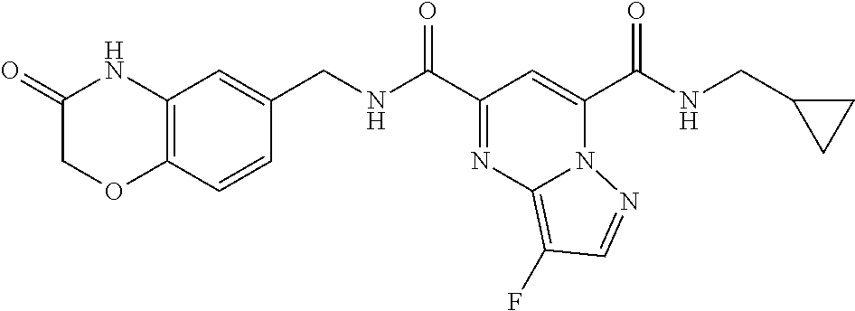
C(C1=NC2=C(F)C=NN2C(C(NCC2CC2)=O)=C1)(=O)NCC1=CC2=C(C=C1)OCC(=O)N2
